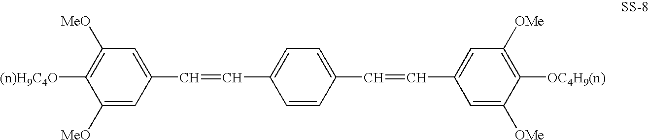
C1([MeO])=CC(C=CC2=CC=C(C=CC3=CC([OMe])=C([OC4H9(n)])C([OMe])=C3)C=C2)=CC([MeO])=C1[(n)H9C4O]
